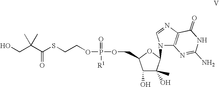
C1(O)C(C)(O)C(N2C3=C(N=C2)C(=O)NC(N)=N3)OC1COP(OCCSC(C(CO)(C)C)=O)(=O)[R1]
